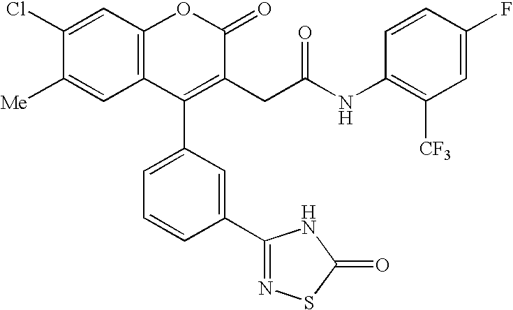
C12=C(C=C(Cl)C([Me])=C1)OC(=O)C(CC(NC1=C([CF3])C=C(F)C=C1)=O)=C2C1=CC=CC(C2=NSC(=O)N2)=C1
